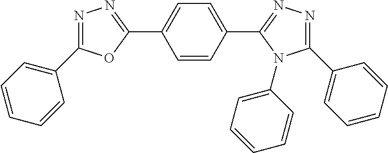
C1=CC(C2=NN=C(C3=CC=CC=C3)N2C2=CC=CC=C2)=CC=C1C1=NN=C(C2=CC=CC=C2)O1
